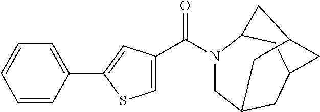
C1=CC(C2=CC(C(N3CC4CC5CC3CC(C5)C4)=O)=CS2)=CC=C1
